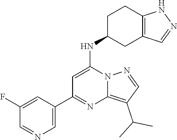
C1=C(C2=NC3=C(C(C)C)C=NN3C(NC3CC4=C(CC3)NN=C4)=C2)C=C(F)C=N1
